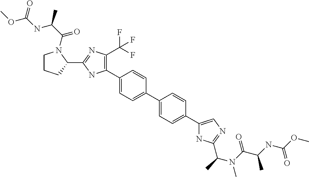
C1(C2=C(C(F)(F)F)N=C(C3CCCN3C(C(C)NC(OC)=O)=O)N2)=CC=C(C2=CC=C(C3=CN=C(C(N(C(C(C)NC(OC)=O)=O)C)C)N3)C=C2)C=C1
